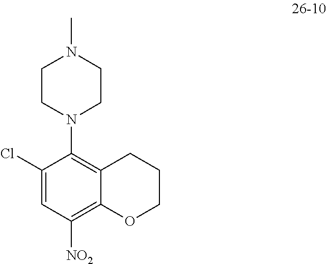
CN1CCN(C2=C3C(=C([NO2])C=C2Cl)OCCC3)CC1
